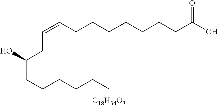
C(=CCCCCCCCC(O)=O)CC(CCCCCC)O.[C18H34O3]
